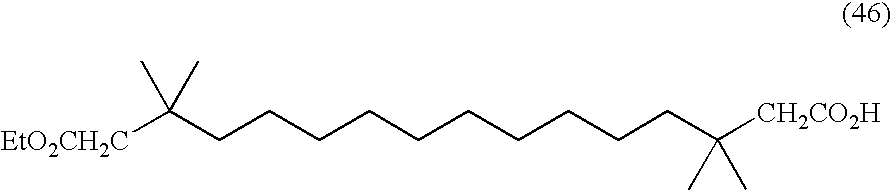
[EtO2CH2C]C(CCCCCCCCCCC([CH2CO2H])(C)C)(C)C
